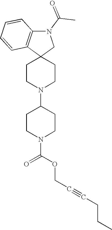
C12(CN(C(C)=O)C3=C1C=CC=C3)CCN(C1CCN(C(OCC#CCCC)=O)CC1)CC2
